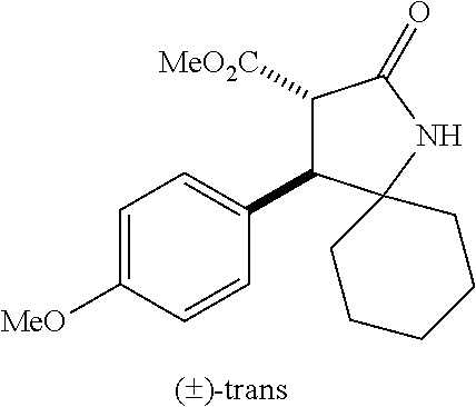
C1([MeO2C])C(C2=CC=C([MeO])C=C2)C2(NC1=O)CCCCC2
